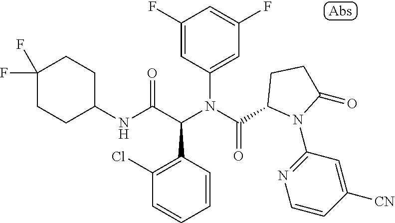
C1(F)=CC(N(C(=O)C2N(C3=NC=CC([CN])=C3)C(=O)CC2)C(C(NC2CCC(F)(F)CC2)=O)C2=C(Cl)C=CC=C2)=CC(F)=C1
